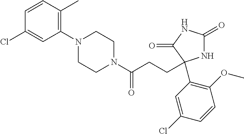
N1C(=O)NC(=O)C1(CCC(N1CCN(C2=C(C)C=CC(Cl)=C2)CC1)=O)C1=C(OC)C=CC(Cl)=C1
